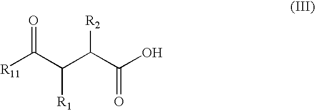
[R11]C(C(C(C(O)=O)[R2])[R1])=O
